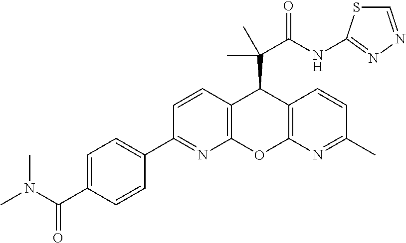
CN(C(C1=CC=C(C2=NC3=C(C=C2)C(C(C(NC2=NN=CS2)=O)(C)C)C2=C(O3)N=C(C)C=C2)C=C1)=O)C
